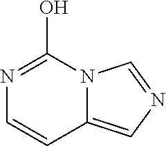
N1=C(O)N2C(=CN=C2)C=C1
